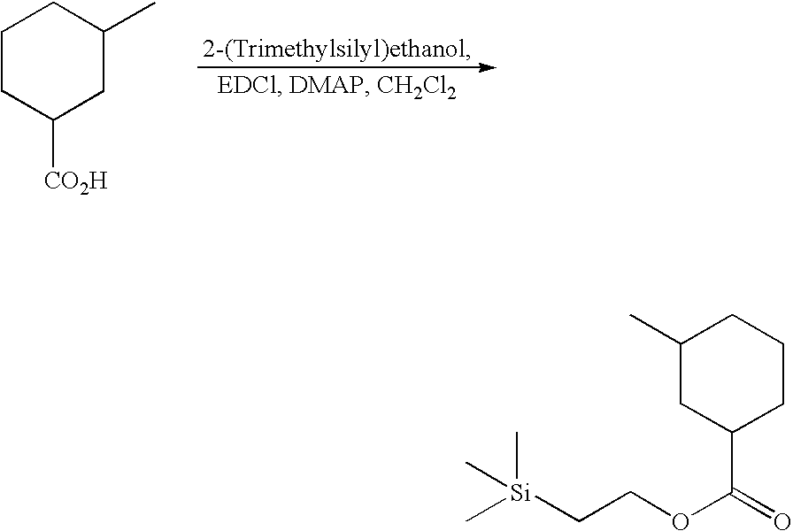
C1CC([CO2H])CC(C)C1.C1CC(C(=O)OCC[Si](C)(C)C)CC(C)C1
